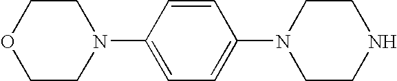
C1=C(N2CCOCC2)C=CC(N2CCNCC2)=C1
